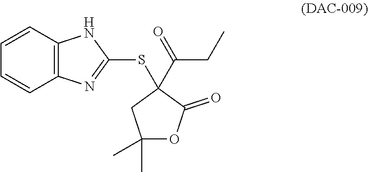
C1=CC2=C(C=C1)N=C(SC1(C(CC)=O)CC(C)(C)OC1=O)N2
